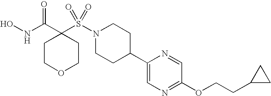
ONC(C1(S(N2CCC(C3=CN=C(OCCC4CC4)C=N3)CC2)(=O)=O)CCOCC1)=O
